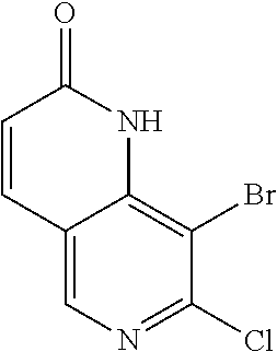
C12=CN=C(Cl)C(Br)=C1NC(=O)C=C2
